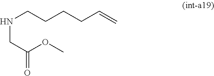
N(CCCCC=C)CC(OC)=O
